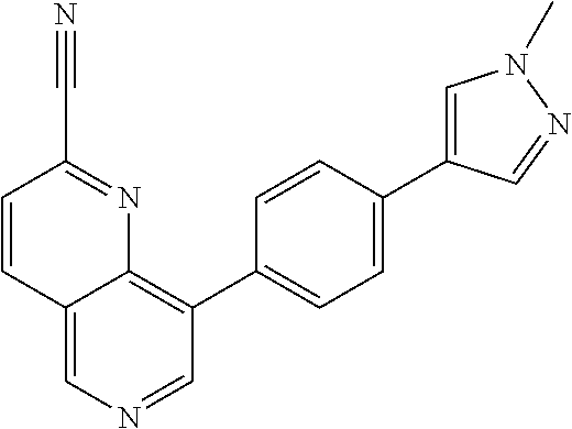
C1=CC(C#N)=NC2=C(C3=CC=C(C4=CN(C)N=C4)C=C3)C=NC=C12
